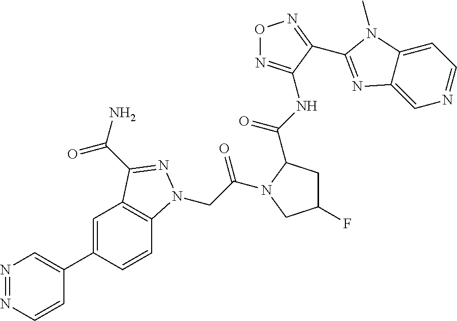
N1=NC=CC(C2=CC3=C(C=C2)N(CC(=O)N2C(C(NC4=NON=C4C4=NC5=CN=CC=C5N4C)=O)CC(F)C2)N=C3C(=O)N)=C1
